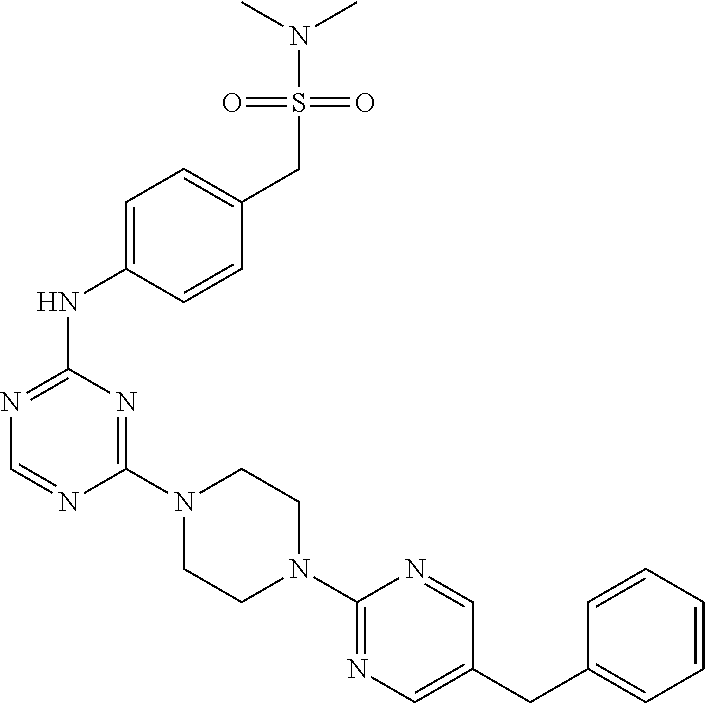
C1(N2CCN(C3=NC=C(CC4=CC=CC=C4)C=N3)CC2)=NC(NC2=CC=C(CS(N(C)C)(=O)=O)C=C2)=NC=N1
